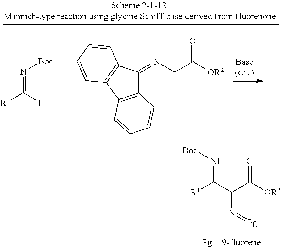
[R1]C(N[Boc])C(N=[Pg])C(=O)[OR2].[R1]C(=N[Boc])[H].C12=C(C3=C(C1=NCC(=O)[OR2])C=CC=C3)C=CC=C2
